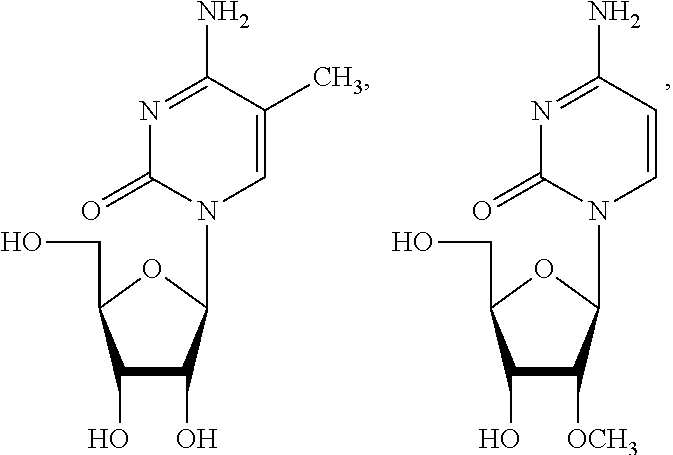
C1(O)C(O)C(N2C(=O)N=C(N)C(C)=C2)OC1CO.C1(O)C([OCH3])C(N2C(=O)N=C(N)C=C2)OC1CO
